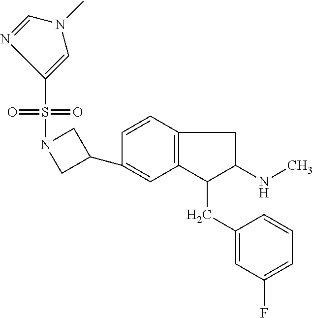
C1(C2=CC3=C(C=C2)CC(NC)C3CC2=CC(F)=CC=C2)CN(S(=O)(=O)C2=CN(C)C=N2)C1
